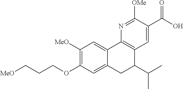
[MeO]CCCOC1=C([MeO])C=C2C(=C1)CC(C(C)C)C1=C2N=C([OMe])C(C(O)=O)=C1
